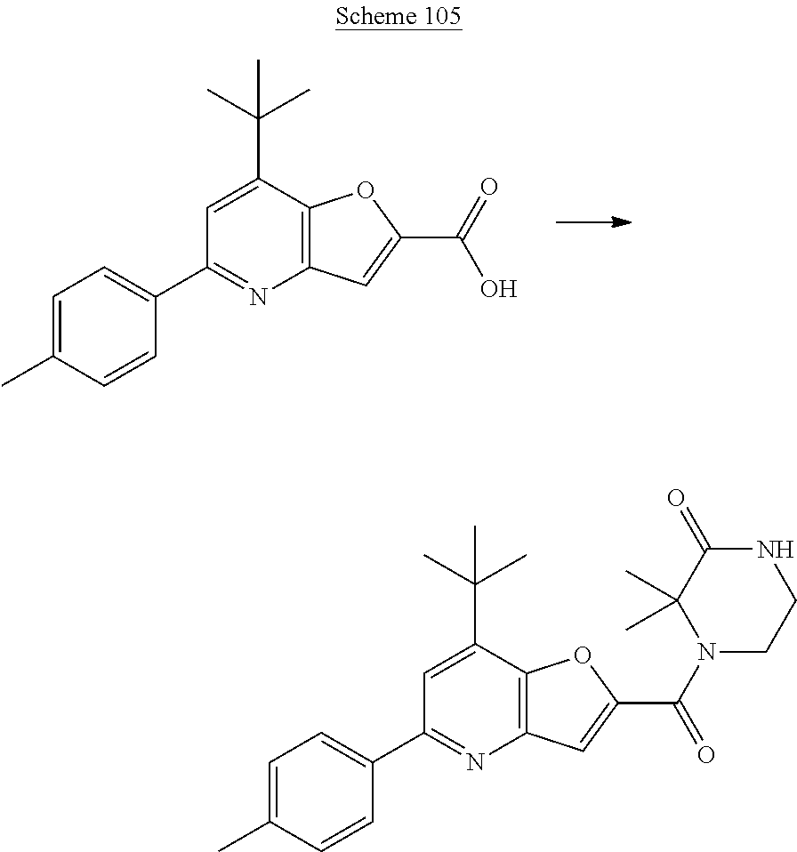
C1(C2=CC=C(C)C=C2)=NC2=C(C(C(C)(C)C)=C1)OC(C(O)=O)=C2.C1(C2=CC=C(C)C=C2)=NC2=C(C(C(C)(C)C)=C1)OC(C(N1CCNC(=O)C1(C)C)=O)=C2
